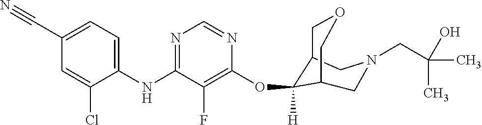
C1(NC2=NC=NC(OC3([H])C4COCC3CN(CC(C)(C)O)C4)=C2F)=CC=C(C#N)C=C1Cl
